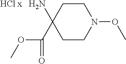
C1CN(OC)CCC1(C(OC)=O)N.[HCl x]
